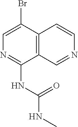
C1=C(Br)C2=C(C(NC(=O)NC)=N1)C=NC=C2
